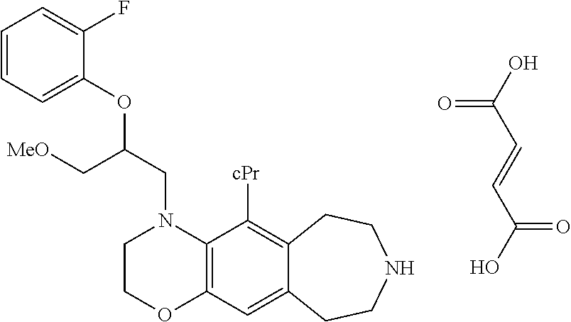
C(N1CCOC2=C1C([cPr])=C1C(=C2)CCNCC1)C(OC1=CC=CC=C1F)C[MeO].C(O)(=O)C=CC(O)=O
